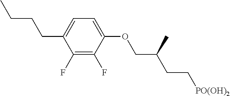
C1(F)=C(F)C(OCC(C)CC[PO(OH)2])=CC=C1CCCC
